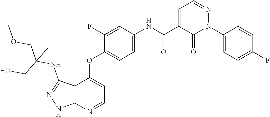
N1=CC=C(C(NC2=CC=C(OC3=CC=NC4=C3C(NC(CO)(COC)C)=NN4)C(F)=C2)=O)C(=O)N1C1=CC=C(F)C=C1
